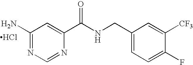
C1(N)=NC=NC(C(NCC2=CC=C(F)C([CF3])=C2)=O)=C1.Cl
